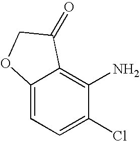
C12=CC=C(Cl)C(N)=C1C(=O)CO2
